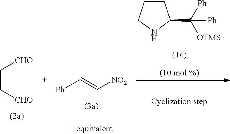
[Ph]C=C[NO2].C1CCNC1C([Ph])([OTMS])[Ph].C(C[CHO])[CHO]
